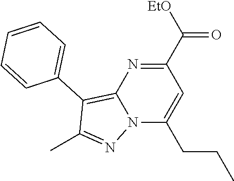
C1(C([EtO])=O)=NC2=C(C3=CC=CC=C3)C(C)=NN2C(CCC)=C1
